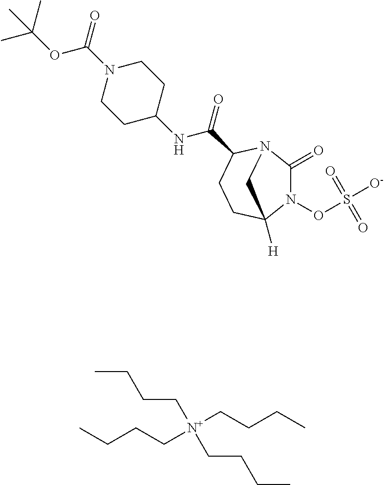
N1(OS([O-])(=O)=O)C(=O)N2C(C(=O)NC3CCN(C(OC(C)(C)C)=O)CC3)CCC1([H])C2.CCCC[N+](CCCC)(CCCC)CCCC
